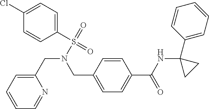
C1=CC=C(CN(S(C2=CC=C(Cl)C=C2)(=O)=O)CC2=CC=C(C(NC3(C4=CC=CC=C4)CC3)=O)C=C2)N=C1
